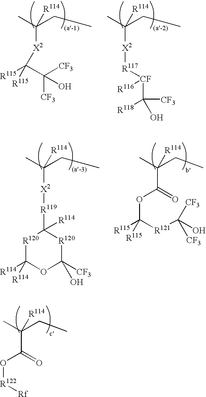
CC(CC)([R114])[X2]C([R115])([R115])C([CF3])(O)[CF3].CC(CC)([R114])[X2][R117][CF](C([CF3])([R118])O)[R116].CC(CC)([R114])[X2][R119]C1([R114])[R120]C([R114])([R114])OC([CF3])(O)[R120]1.CC(CC)([R114])C(OC([R121]C([CF3])(O)[CF3])([R115])[R115])=O.CC(CC)([R114])C(O[R122][Rf])=O
